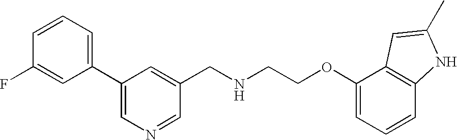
C1(F)=CC(C2=CN=CC(CNCCOC3=CC=CC4=C3C=C(C)N4)=C2)=CC=C1
